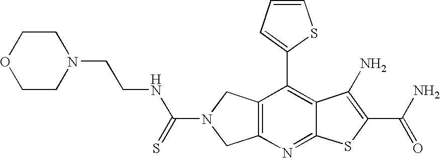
C12=C(N=C3C(=C1C1=CC=CS1)C(N)=C(C(N)=O)S3)CN(C(=S)NCCN1CCOCC1)C2
